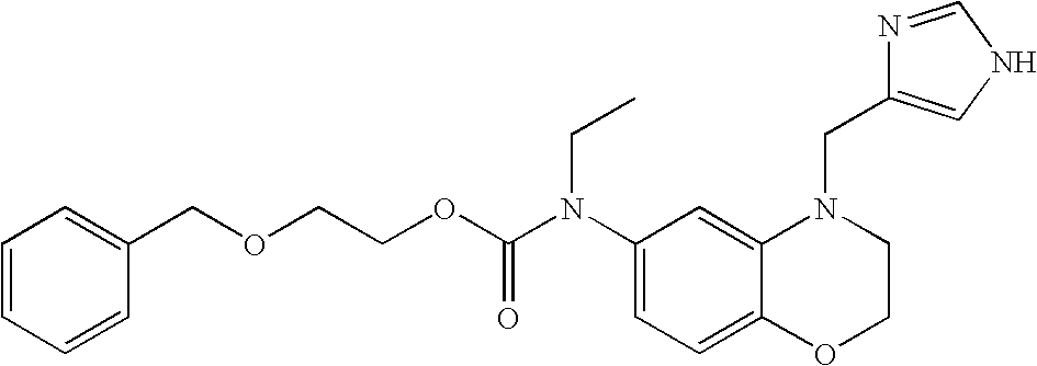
C1(N(C(OCCOCC2=CC=CC=C2)=O)CC)=CC=C2C(=C1)N(CC1=CNC=N1)CCO2
